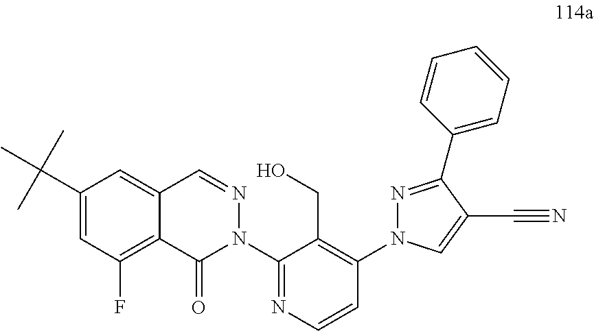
C12=C(F)C=C(C(C)(C)C)C=C1C=NN(C1=NC=CC(N3N=C(C4=CC=CC=C4)C(C#N)=C3)=C1CO)C2=O
